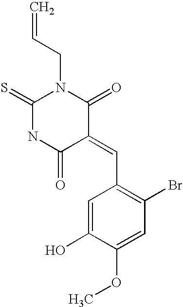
C=CCN1C(=S)NC(=O)C(=CC2=C(Br)C=C(OC)C(O)=C2)C1=O
